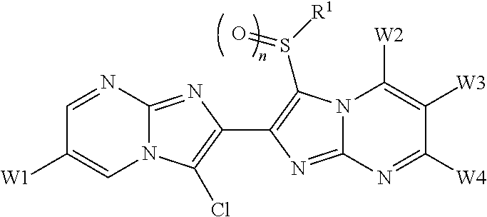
N12C(=NC(C3=C(S([R1])=O)N4C(=N3)N=C([W4])C([W3])=C4[W2])=C1Cl)N=CC([W1])=C2
